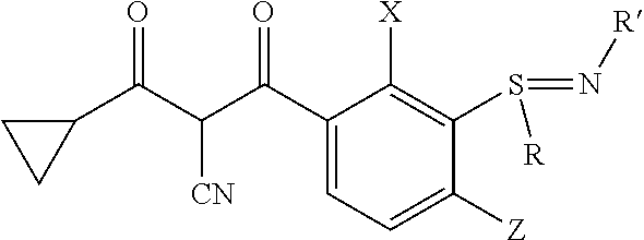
C(C(C1=CC=C([Z])C(S(=N[R])[R])=C1[X])=O)(C(C1CC1)=O)[CN]
